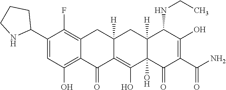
C12=C(O)C=C(C3CCCN3)C(F)=C1CC1([H])C(=C(O)C3(O)C([H])(C1)C(NCC)C(O)=C(C(N)=O)C3=O)C2=O
